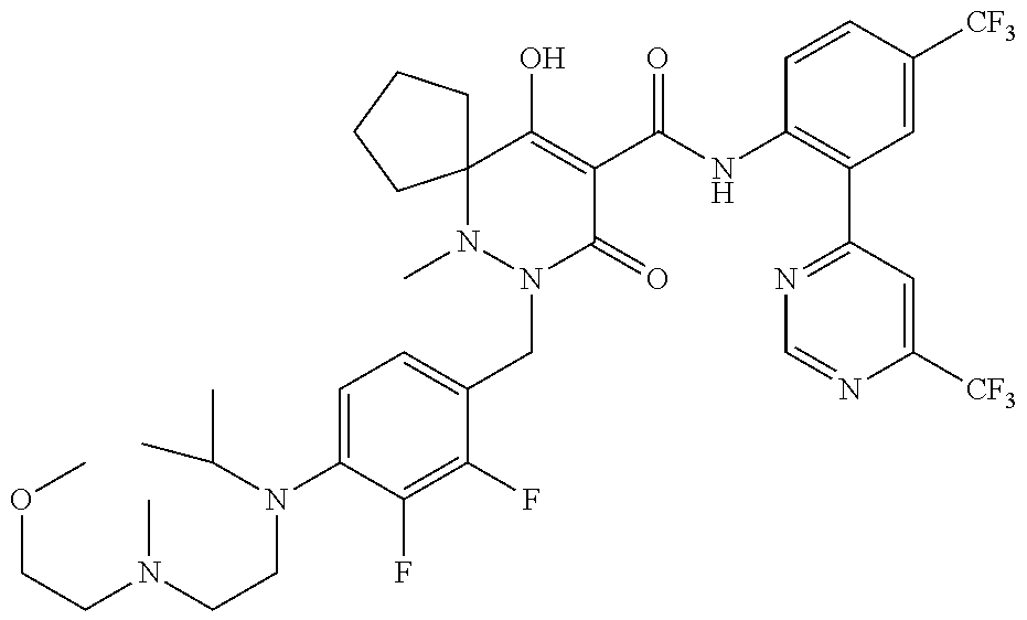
COCCN(C)CCN(C(C)C)C1=CC=C(CN2C(=O)C(C(=O)NC3=C(C4=NC=NC([CF3])=C4)C=C([CF3])C=C3)=C(O)C3(N2C)CCCC3)C(F)=C1F
